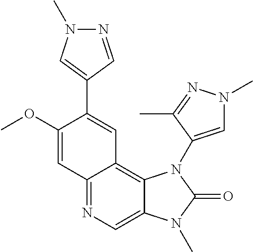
C12=NC=C3C(=C1C=C(C1=CN(C)N=C1)C(OC)=C2)N(C1=CN(C)N=C1C)C(=O)N3C
